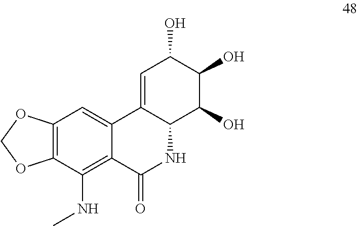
C12=C(C(NC)=C3C(=C1)C1=CC(O)C(O)C(O)C1NC3=O)OCO2
